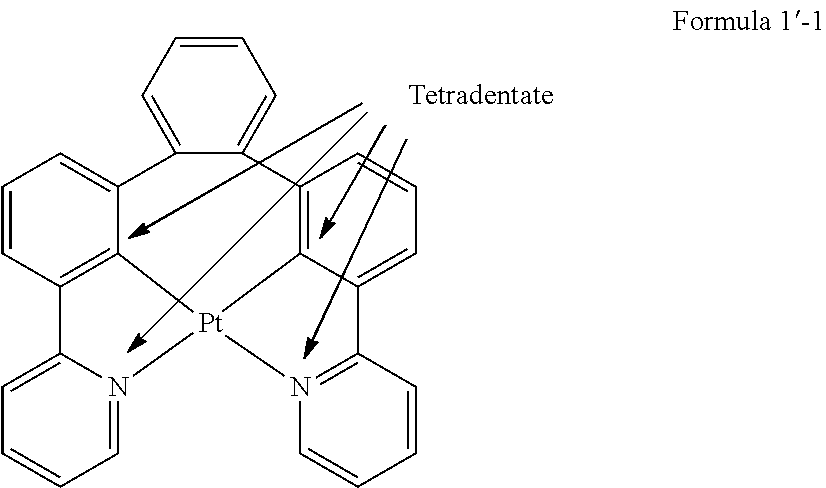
C1=CC2=C3C(=C1)C1=CC=CC=C1C1=C4C(=CC=C1)C1=N([Pt]34N3=CC=CC=C23)C=CC=C1
